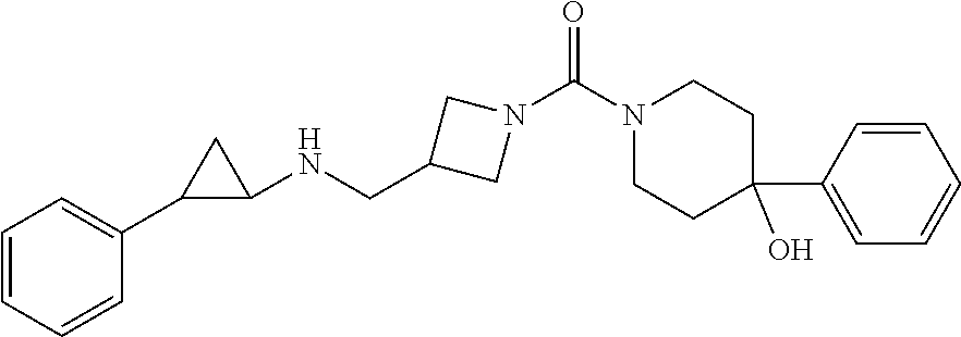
C1CC(C2=CC=CC=C2)(O)CCN1C(N1CC(CNC2CC2C2=CC=CC=C2)C1)=O
